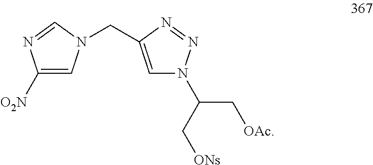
C1([O2N])=CN(CC2=CN(C(C[ONs])C[OAc])N=N2)C=N1
